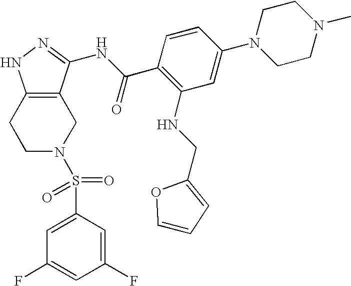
C1C2=C(CCN1S(=O)(=O)C1=CC(F)=CC(F)=C1)NN=C2NC(C1=C(NCC2=CC=CO2)C=C(N2CCN(C)CC2)C=C1)=O
